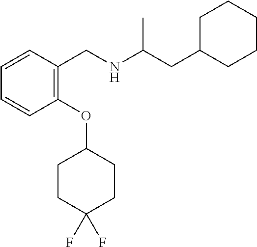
C1=CC(OC2CCC(F)(F)CC2)=C(CNC(CC2CCCCC2)C)C=C1
